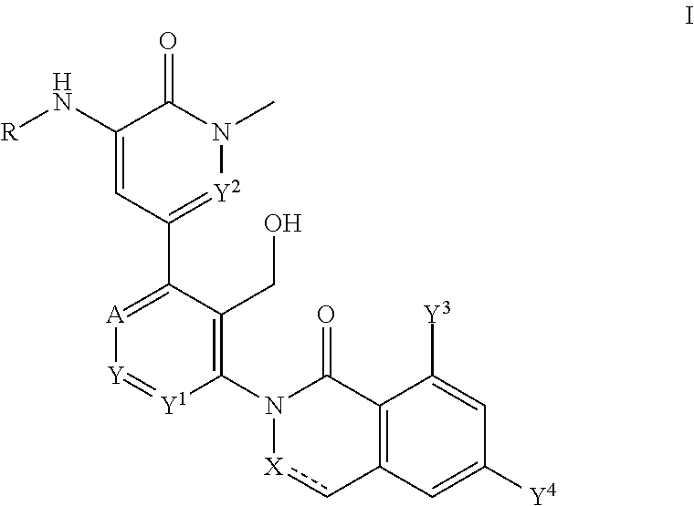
[R]NC1=CC(C2=[A][Y]=[Y1]C(N3C(=O)C4=C(c[X]3)C=C([Y4])C=C4[Y3])=C2CO)=[Y2]N(C)C1=O
